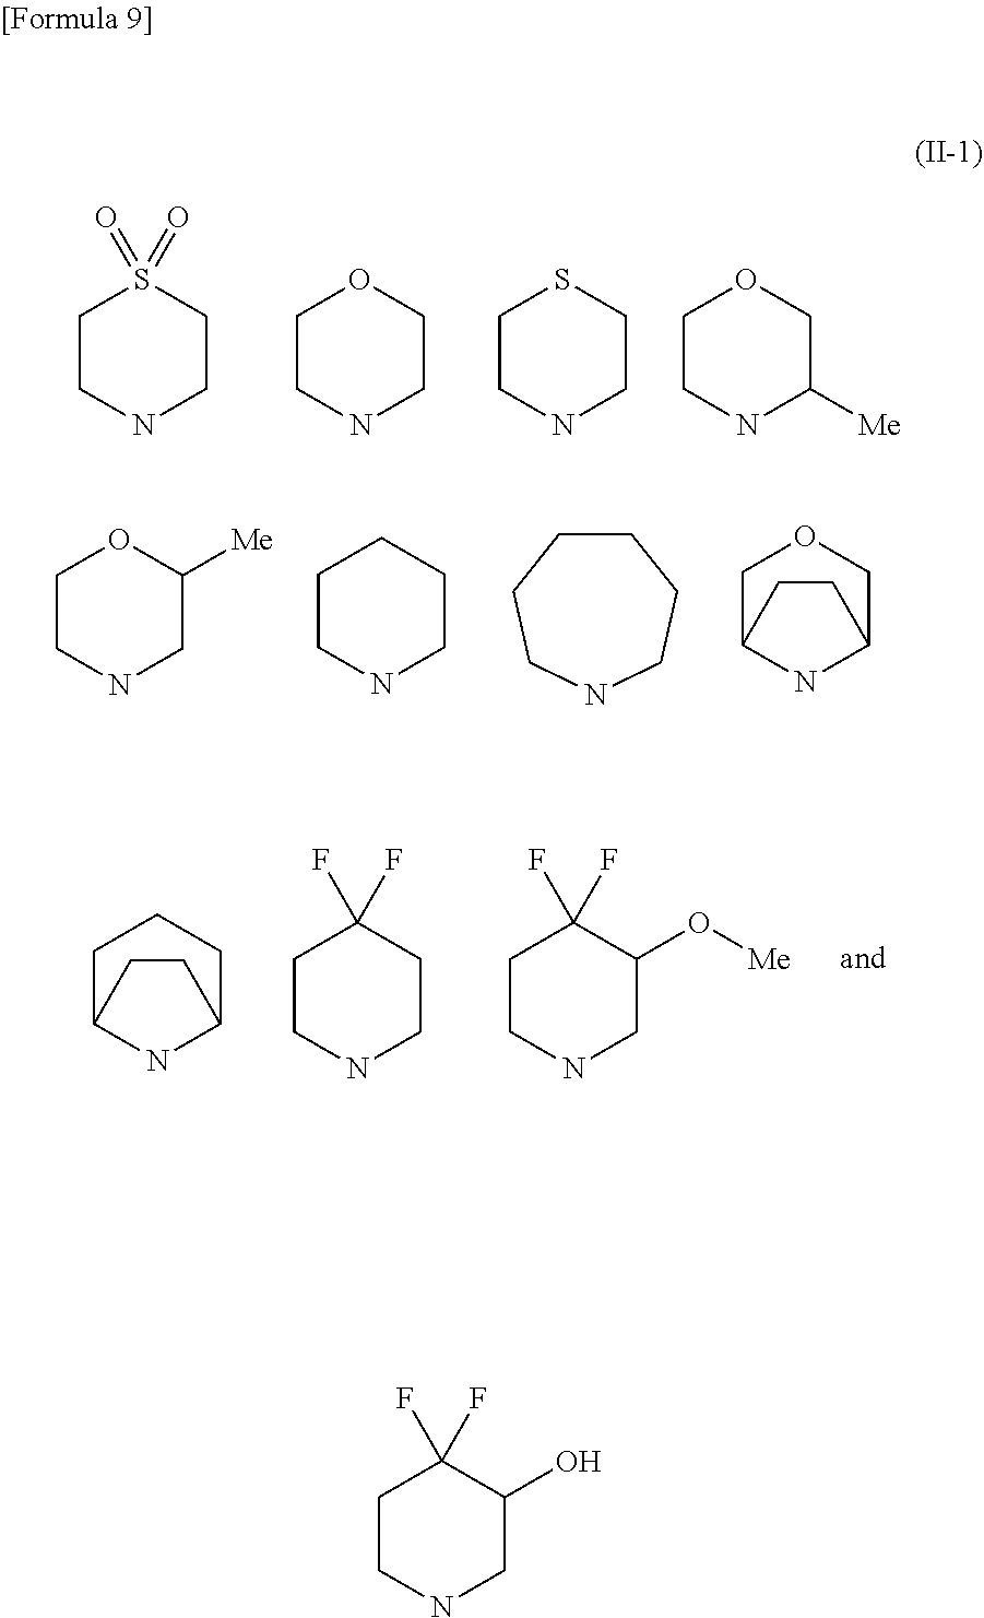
C1CNCCS1(=O)=O.C1CNCCO1.C1CNCCS1.C1CNC([Me])CO1.C1CNCC([Me])O1.C1CNCCC1.C1CCCNCC1.C1C2NC(CO1)CC2.C1CNCCC1(F)F.C1CNCC(O[Me])C1(F)F.C1C2NC(CC1)CC2.C1CNCC(O)C1(F)F
